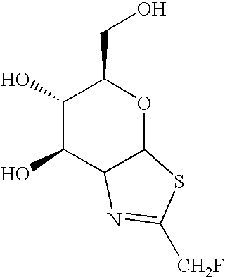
C1(O)C(O)C2C(OC1CO)SC([CH2F])=N2
